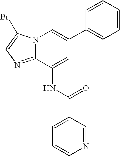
N12C(=NC=C1Br)C(NC(C1=CC=CN=C1)=O)=CC(C1=CC=CC=C1)=C2
